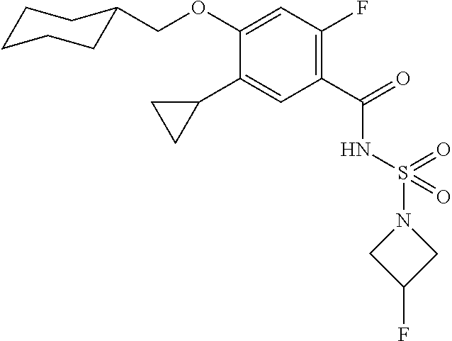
C1(C(=O)NS(N2CC(F)C2)(=O)=O)=C(F)C=C(OCC2CCCCC2)C(C2CC2)=C1
